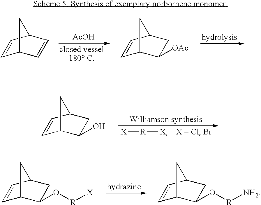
C1=CC2C=CC1C2.[AcOH].C1=CC2CC([OAc])C1C2.C1=CC2CC(O[R][X])C1C2.C1=CC2CC(O[R][NH2])C1C2.C1=CC2CC(O)C1C2.[X][R][X]
